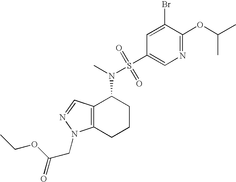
C12=C(C=NN1CC(=O)OCC)C(N(S(=O)(=O)C1=CN=C(OC(C)C)C(Br)=C1)C)CCC2
